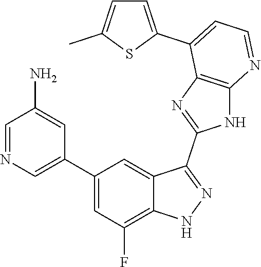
C1=NC=C(C2=CC(F)=C3C(=C2)C(C2=NC4=C(N2)N=CC=C4C2=CC=C(C)S2)=NN3)C=C1N
